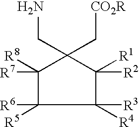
C1([R8])([R7])C([R6])([R5])C([R4])([R3])C([R1])([R2])C1(C[CO2R])CN
